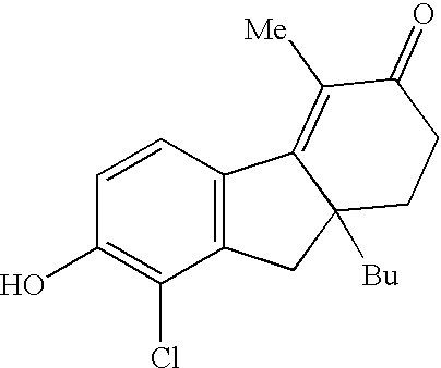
C1=CC(O)=C(Cl)C2=C1C1=C([Me])C(=O)CCC1([Bu])C2
